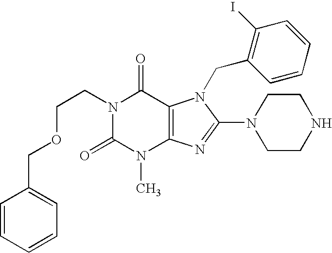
C1=CC=CC=C1COCCN1C(=O)N(C)C2=C(C1=O)N(CC1=C(I)C=CC=C1)C(N1CCNCC1)=N2
